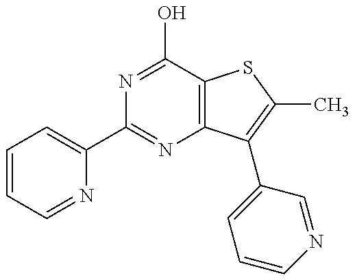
C1=CC=NC(C2=NC3=C(C(O)=N2)SC(C)=C3C2=CC=CN=C2)=C1
